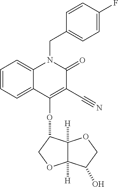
C12([H])C([H])(C(OC3=C(C#N)C(=O)N(CC4=CC=C(F)C=C4)C4=CC=CC=C34)CO1)OCC2O
